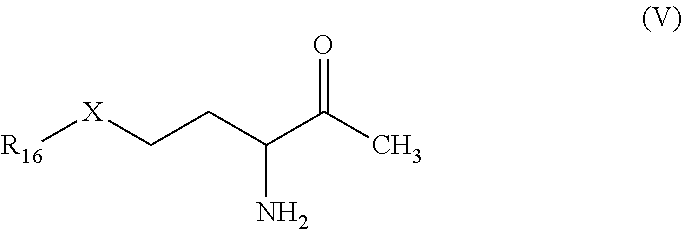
[R16][X]CCC(C(C)=O)N
